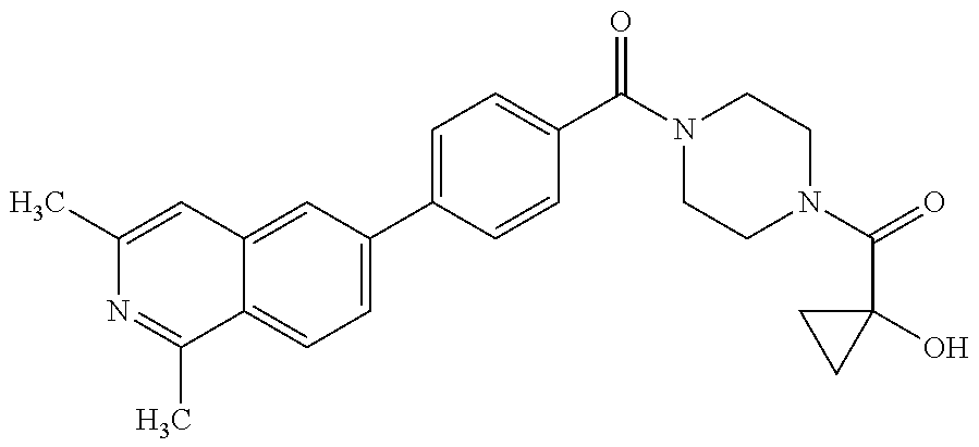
C1(C)=CC2=CC(C3=CC=C(C(N4CCN(C(=O)C5(O)CC5)CC4)=O)C=C3)=CC=C2C(C)=N1
